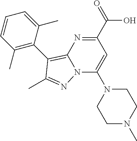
C1=CC(C)=C(C2=C3N(C(N4CCN(C)CC4)=CC(C(=O)O)=N3)N=C2C)C(C)=C1
